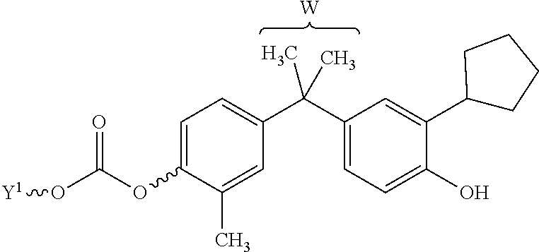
C1=C(OC(O[Y1])=O)C(C)=CC(C(C2=CC=C(O)C(C3CCCC3)=C2)(C)C)=C1.[W]
